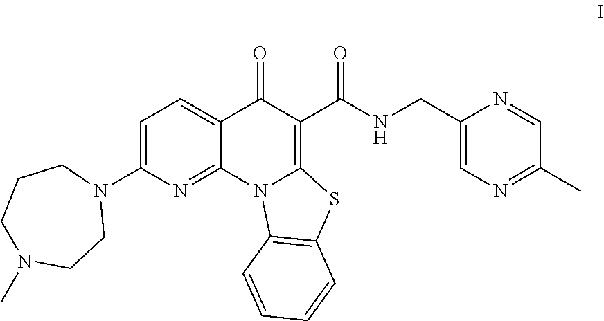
C1=C(N2CCCN(C)CC2)N=C2C(=C1)C(=O)C(C(NCC1=CN=C(C)C=N1)=O)=C1N2C2=C(S1)C=CC=C2
